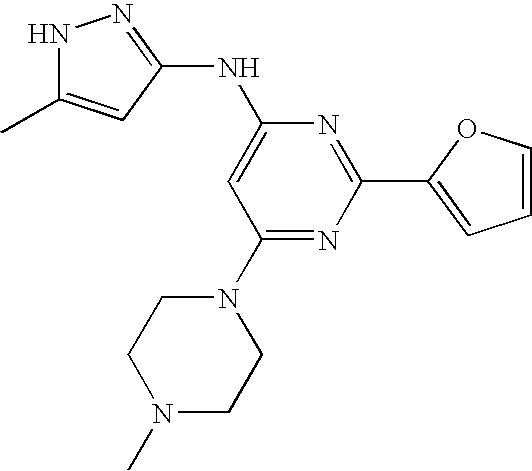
C1(C2=NC(NC3=NNC(C)=C3)=CC(N3CCN(C)CC3)=N2)=CC=CO1
